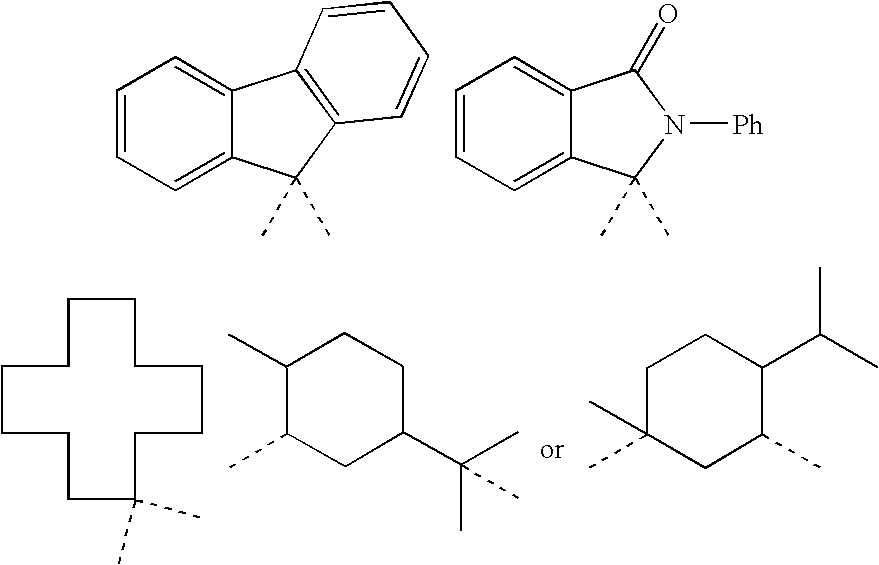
C1=CC=C2C(=C1)C1=C(C2(C)C)C=CC=C1.C1=CC=C2C(=C1)C(=O)N([Ph])C2(C)C.C1CCCCCCC(C)(C)CCCC1.C1(C)CC(C(C)(C)C)CCC1C.C1C(C)(C)CC(C)C(C(C)C)C1
